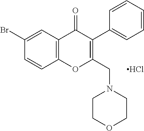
C1(Br)=CC2=C(C=C1)OC(CN1CCOCC1)=C(C1=CC=CC=C1)C2=O.Cl
